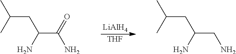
[LiAlH4].[THF].C(CC(N)C(=O)N)(C)C.C(CC(N)CN)(C)C
